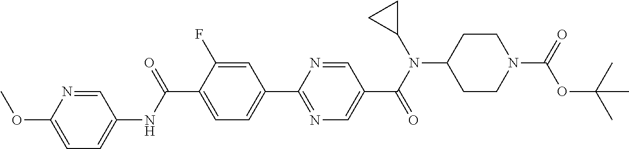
C1(C(NC2=CC=C(OC)N=C2)=O)=CC=C(C2=NC=C(C(N(C3CC3)C3CCN(C(=O)OC(C)(C)C)CC3)=O)C=N2)C=C1F
